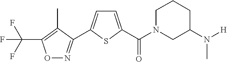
C(F)(F)(F)C1=C(C)C(C2=CC=C(C(N3CC(N(C)[H])CCC3)=O)S2)=NO1
